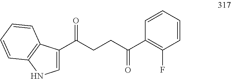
C1=C(C(CCC(C2=C(F)C=CC=C2)=O)=O)C2=C(N1)C=CC=C2
